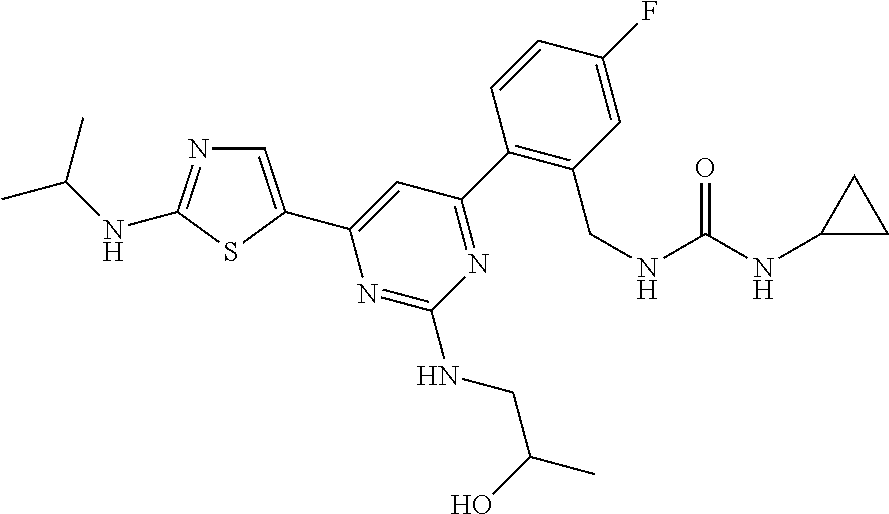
C1=C(C2=CC(C3=C(CNC(NC4CC4)=O)C=C(F)C=C3)=NC(NCC(C)O)=N2)SC(NC(C)C)=N1
